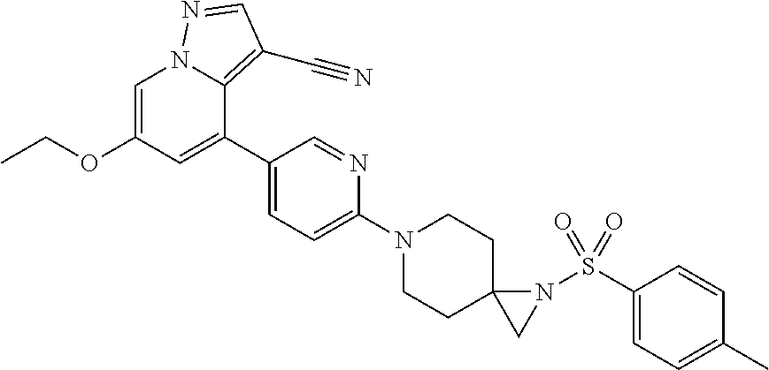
C1(C2=CC(OCC)=CN3C2=C(C#N)C=N3)=CC=C(N2CCC3(CC2)CN3S(C2=CC=C(C)C=C2)(=O)=O)N=C1
